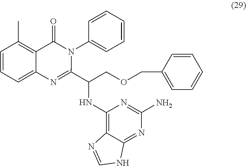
C1=CC=C2C(=C1C)C(=O)N(C1=CC=CC=C1)C(C(COCC1=CC=CC=C1)NC1=C3C(=NC(N)=N1)NC=N3)=N2
